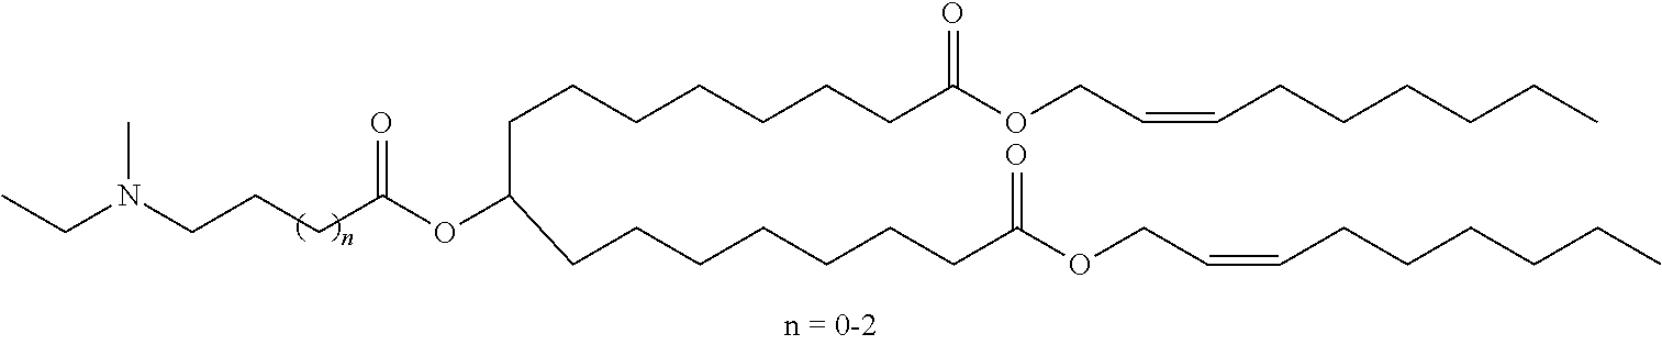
C(N(CCCC(OC(CCCCCCCC(OCC=CCCCCCC)=O)CCCCCCCC(OCC=CCCCCCC)=O)=O)C)C
